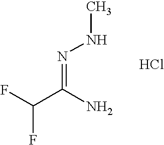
N(=C(N)C(F)F)NC.Cl
